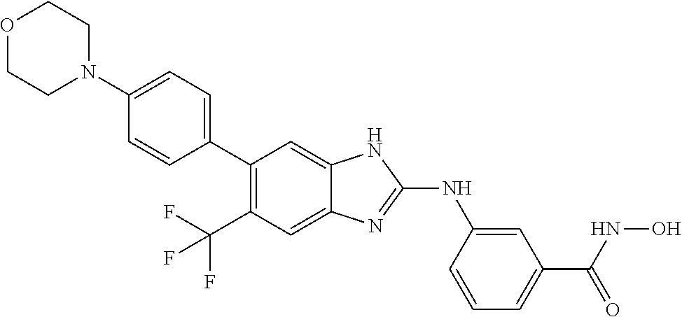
C(C1=C(C2=CC=C(N3CCOCC3)C=C2)C=C2C(=C1)N=C(NC1=CC(C(NO)=O)=CC=C1)N2)(F)(F)F
